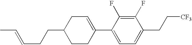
C1(F)=C(F)C(C2=CCC(CCC=CC)CC2)=CC=C1CC[CF3]
